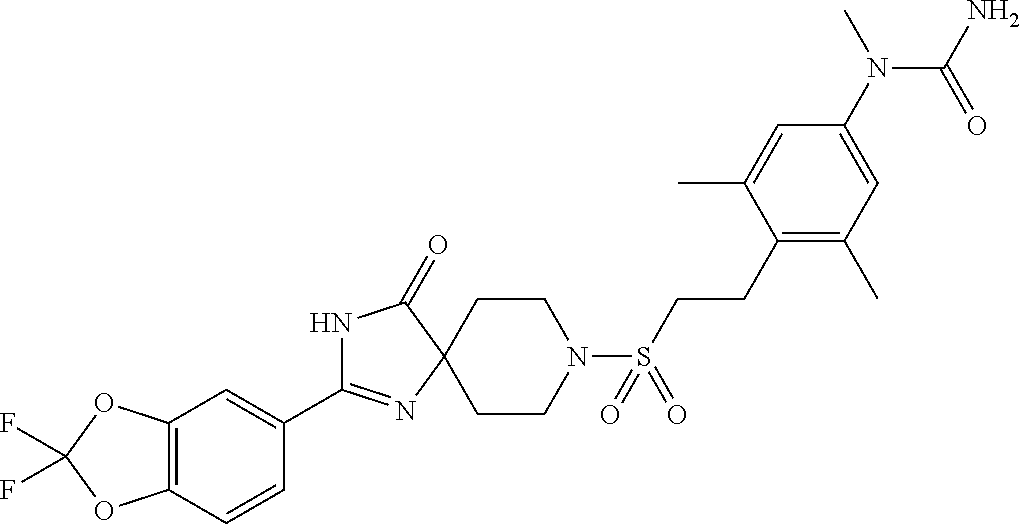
C1(C2=NC3(C(=O)N2)CCN(S(CCC2=C(C)C=C(N(C)C(=O)N)C=C2C)(=O)=O)CC3)=CC2=C(C=C1)OC(F)(F)O2
